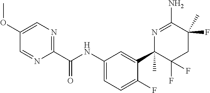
C1(C(NC2=CC=C(F)C(C3(C)C(F)(F)CC(F)(C)C(N)=N3)=C2)=O)=NC=C(OC)C=N1
